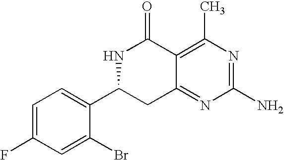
C12=NC(N)=NC(C)=C1C(=O)NC(C1=CC=C(F)C=C1Br)C2
